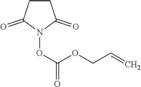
C1CC(=O)N(OC(=O)OCC=C)C1=O
